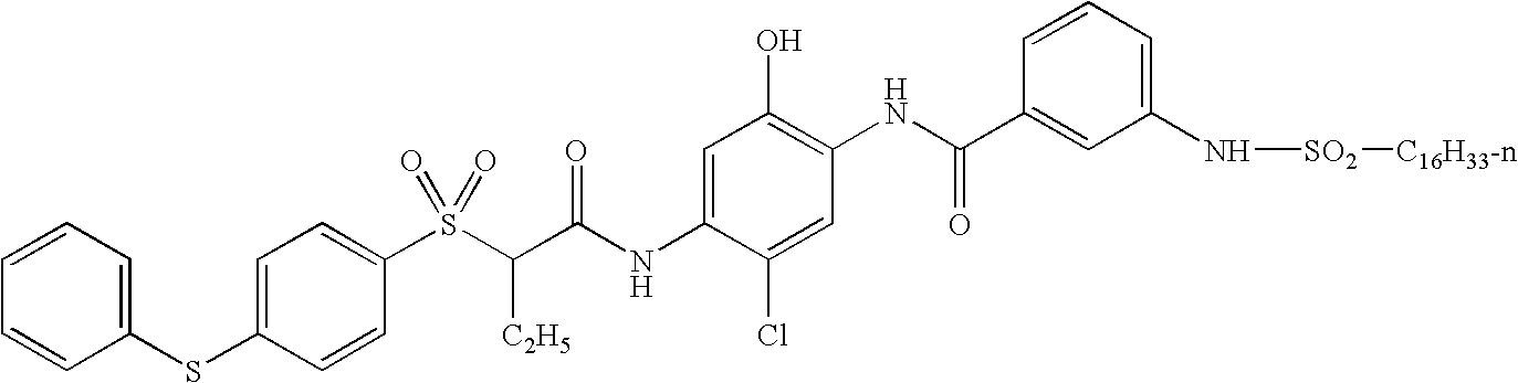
C1=C(SC2=CC=CC=C2)C=CC(S(C(C(NC2=CC(O)=C(NC(C3=CC(N[SO2][C16H33-n])=CC=C3)=O)C=C2Cl)=O)[C2H5])(=O)=O)=C1
